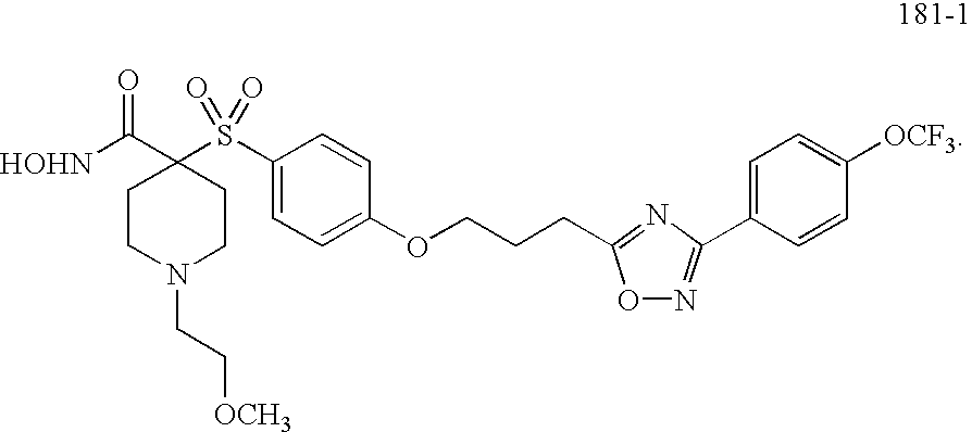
C1CN(CC[OCH3])CCC1(C([HOHN])=O)S(C1=CC=C(OCCCC2=NC(C3=CC=C([OCF3])C=C3)=NO2)C=C1)(=O)=O
